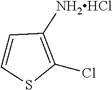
ClC1=C([NH2HCl])C=CS1
